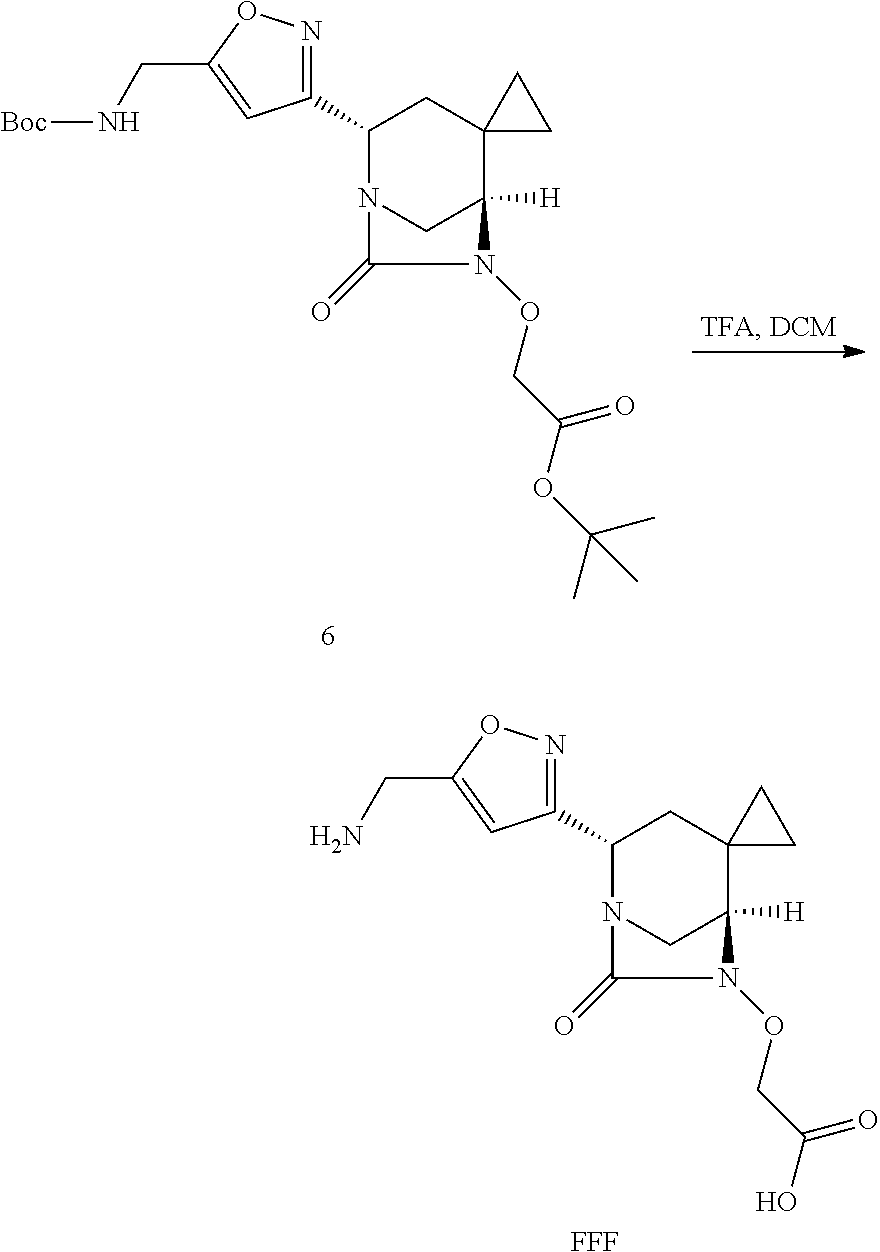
C1(C2=NOC(CN)=C2)N2CC([H])(C3(C1)CC3)N(OCC(O)=O)C2=O.[FFF].C1(C2=NOC(CN[Boc])=C2)N2CC([H])(C3(C1)CC3)N(OCC(OC(C)(C)C)=O)C2=O
